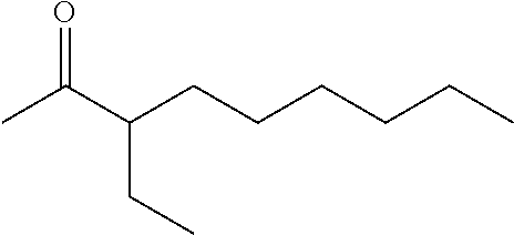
CC(C(CCCCCC)CC)=O
